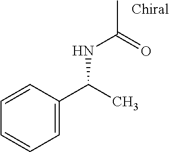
C(NC(C)=O)(C1=CC=CC=C1)C
